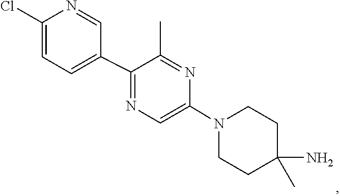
C1C(N)(C)CCN(C2=CN=C(C3=CC=C(Cl)N=C3)C(C)=N2)C1
